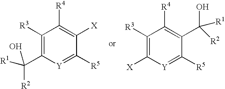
C1([R3])=C(C([R1])(O)[R2])[Y]=C([R5])C([X])=C1[R4].C1([R3])=C([X])[Y]=C([R5])C(C(O)([R1])[R2])=C1[R4]
